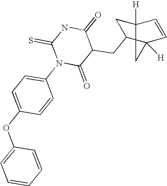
C1(OC2=CC=C(N3C(=O)C(CC4CC5([H])C=CC4([H])C5)C(=O)NC3=S)C=C2)=CC=CC=C1
